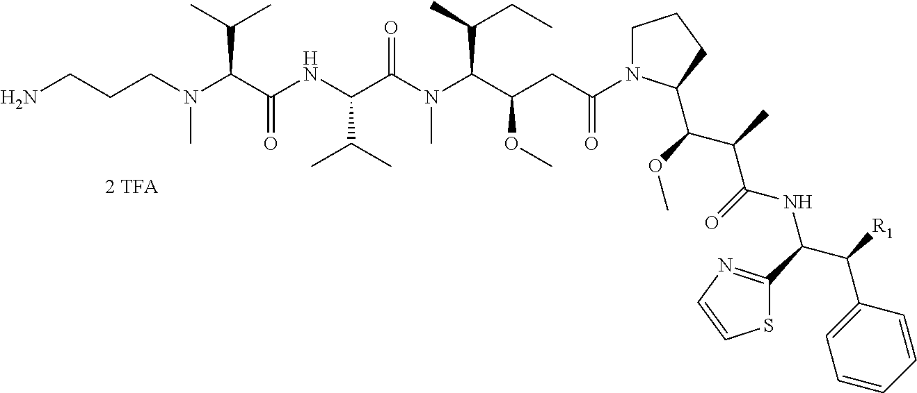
N(C(C(NC(C(N(C(C(CC(=O)N1CCCC1C(OC)C(C)C(=O)NC(C([R1])C1=CC=CC=C1)C1=NC=CS1)OC)C(C)CC)C)=O)C(C)C)=O)C(C)C)(CCCN)C
